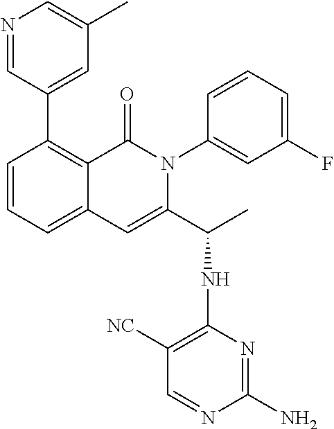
N1=CC(C2=C3C(=CC=C2)C=C(C(C)NC2=C([NC])C=NC(N)=N2)N(C2=CC(F)=CC=C2)C3=O)=CC(C)=C1
